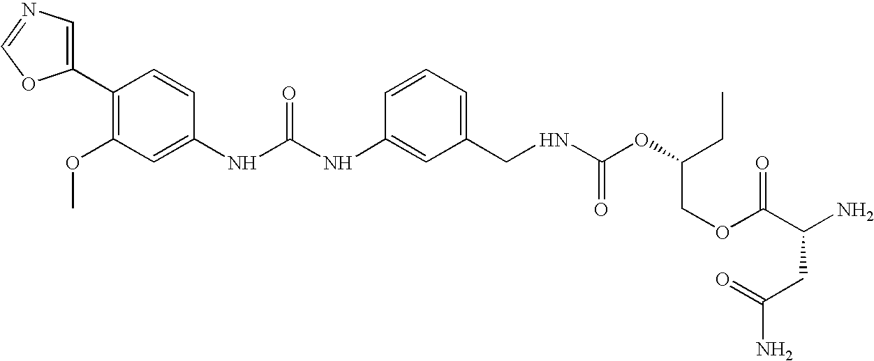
C1(C2=C(OC)C=C(NC(NC3=CC(CNC(OC(CC)COC(C(N)CC(N)=O)=O)=O)=CC=C3)=O)C=C2)=CN=CO1
